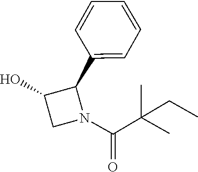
C1=CC=CC(C2C(O)CN2C(C(C)(C)CC)=O)=C1
